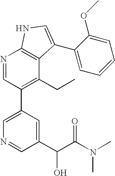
N1=CC(C2=CN=CC(C(C(N(C)C)=O)O)=C2)=C(CC)C2=C1NC=C2C1=CC=CC=C1OC
